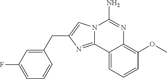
N12C(=NC(CC3=CC(F)=CC=C3)=C1)C1=CC=CC(OC)=C1N=C2N
